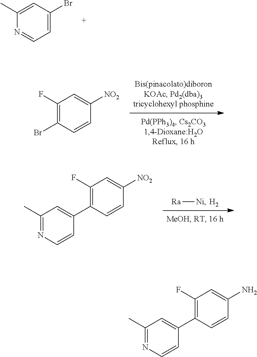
N1=CC=C(Br)C=C1C.C1(F)=C(Br)C=CC([NO2])=C1.[Ra][Ni].[H2].C1(F)=C(C2=CC(C)=NC=C2)C=CC([NO2])=C1.C1(F)=C(C2=CC(C)=NC=C2)C=CC(N)=C1
